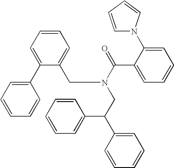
C1(C2=CC=CC=C2)=CC=CC=C1CN(C(C1=CC=CC=C1N1C=CC=C1)=O)CC(C1=CC=CC=C1)C1=CC=CC=C1
